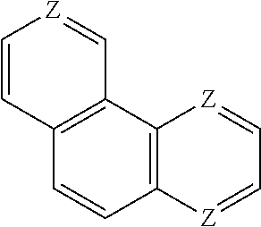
C12=C(C3=C(C=C1)[Z]=CC=[Z]3)C=[Z]C=C2
